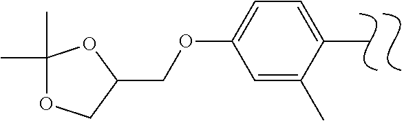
C1(C)(C)OCC(COC2=CC=C(C)C(C)=C2)O1
